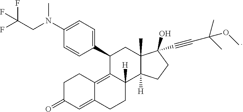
C1=CC(N(CC(F)(F)F)C)=CC=C1C1CC2(C)C([H])(C3([H])CCC4=CC(=O)CCC4=C13)CCC2(O)C#CC(C)(C)OC
